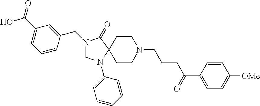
N1(CC2=CC(C(O)=O)=CC=C2)CN(C2=CC=CC=C2)C2(C1=O)CCN(CCCC(C1=CC=C([OMe])C=C1)=O)CC2
